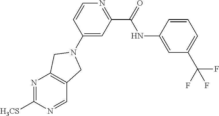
N1=C([H3CS])N=CC2=C1CN(C1=CC(C(=O)NC3=CC(C(F)(F)F)=CC=C3)=NC=C1)C2
